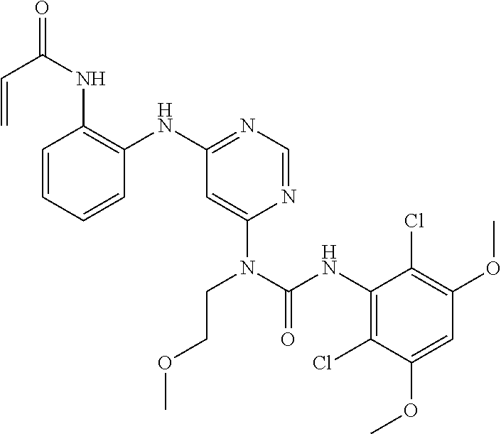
C1=CC=CC(NC2=NC=NC(N(C(=O)NC3=C(Cl)C(OC)=CC(OC)=C3Cl)CCOC)=C2)=C1NC(C=C)=O
